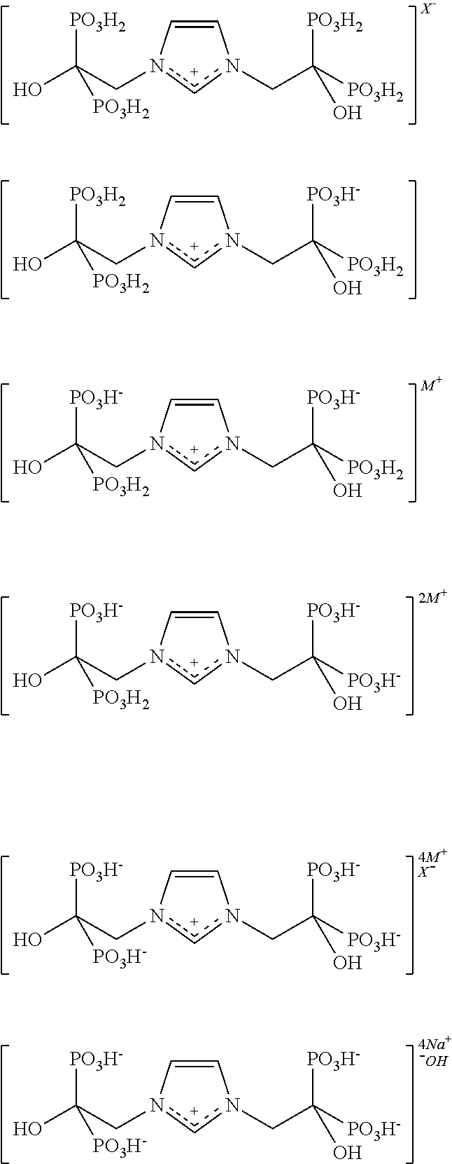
C1=Cn(CC([PO3H2])(O)[PO3H2])cn1CC([PO3H2])([PO3H2])O.C1=Cn(CC([PO3H2])(O)[PO3H2])cn1CC([PO3H2])([PO3H-])O.C1=Cn(CC([PO3H-])(O)[PO3H2])cn1CC([PO3H2])([PO3H-])O.C1=Cn(CC([PO3H-])(O)[PO3H2])cn1CC([PO3H-])([PO3H-])O.C1=Cn(CC([PO3H-])(O)[PO3H-])cn1CC([PO3H-])([PO3H-])O.[X-].C1=Cn(CC([PO3H-])(O)[PO3H-])cn1CC([PO3H-])([PO3H-])O.[-OH]
